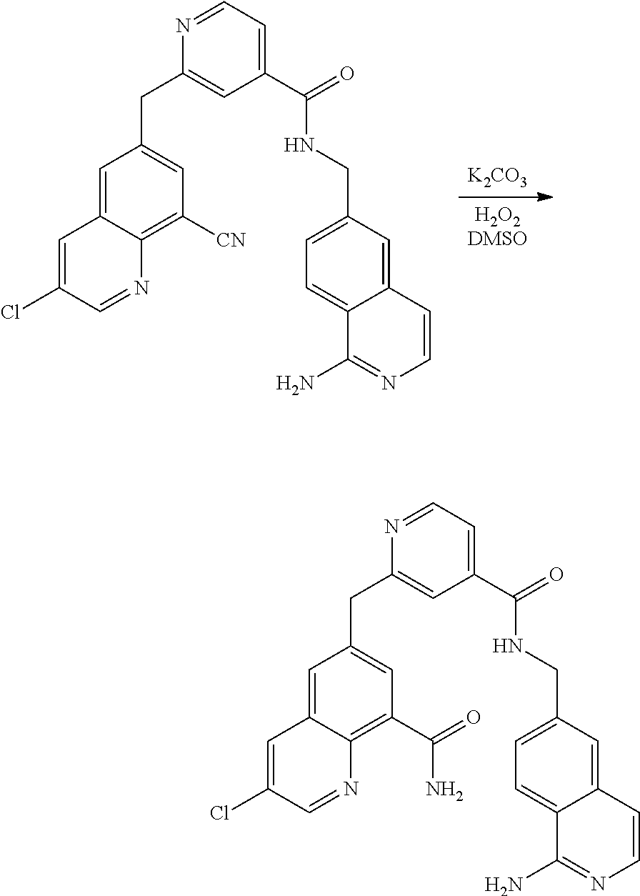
[K2CO3].[H2O2DMSO].C1=C2C(=C([CN])C=C1CC1=CC(C(=O)NCC3=CC=C4C(=C3)C=CN=C4N)=CC=N1)N=CC(Cl)=C2.C1=C2C(=C(C(=O)N)C=C1CC1=CC(C(=O)NCC3=CC=C4C(=C3)C=CN=C4N)=CC=N1)N=CC(Cl)=C2
